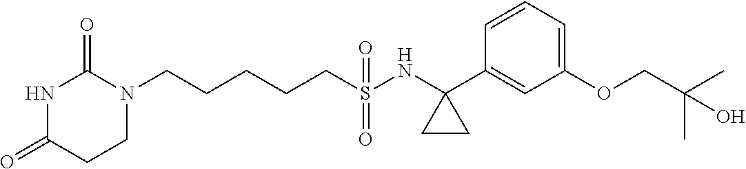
C(CCCS(NC1(C2=CC(OCC(C)(C)O)=CC=C2)CC1)(=O)=O)CN1C(=O)NC(=O)CC1
